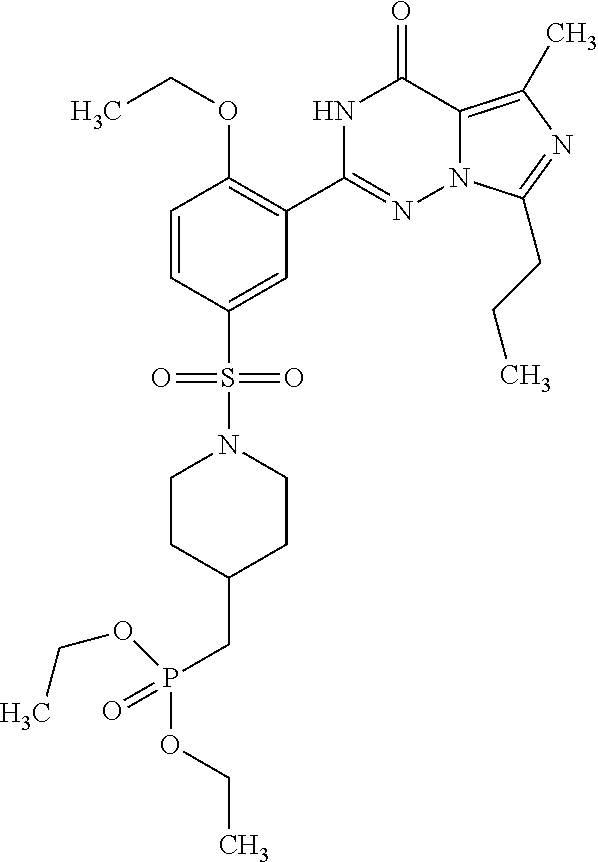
C1=CC(S(N2CCC(CP(OCC)(OCC)=O)CC2)(=O)=O)=CC(C2=NN3C(=C(C)N=C3CCC)C(=O)N2)=C1OCC
